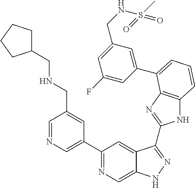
C1=NC=C(C2=NC=C3C(=C2)C(C2=NC4=C(N2)C=CC=C4C2=CC(CNS(C)(=O)=O)=CC(F)=C2)=NN3)C=C1CNCC1CCCC1
